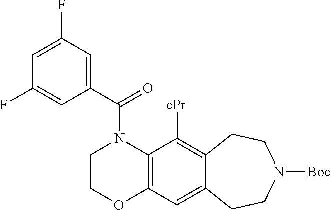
C1COC2=C(N1C(C1=CC(F)=CC(F)=C1)=O)C([cPr])=C1C(=C2)CCN([Boc])CC1
